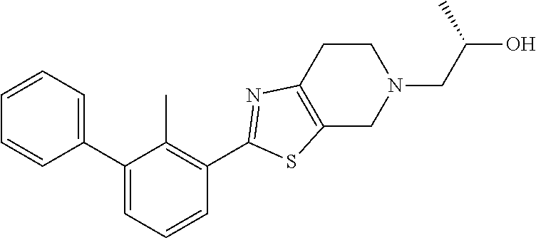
C1(C2=CC=CC(C3=NC4=C(S3)CN(CC(O)C)CC4)=C2C)=CC=CC=C1
